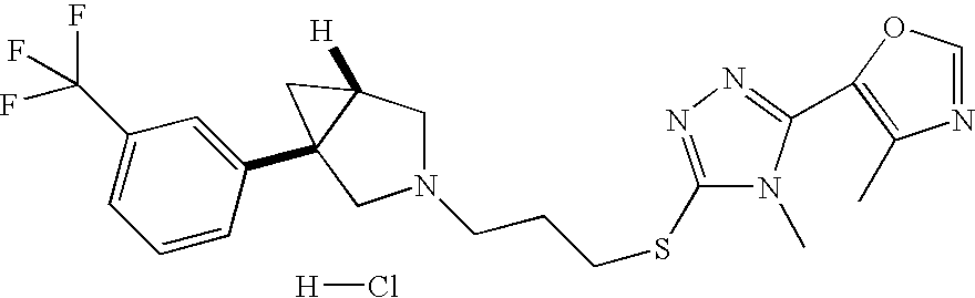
[H]Cl.C1(SCCCN2CC3([H])C(C4=CC(C(F)(F)F)=CC=C4)(C2)C3)=NN=C(C2=C(C)N=CO2)N1C
